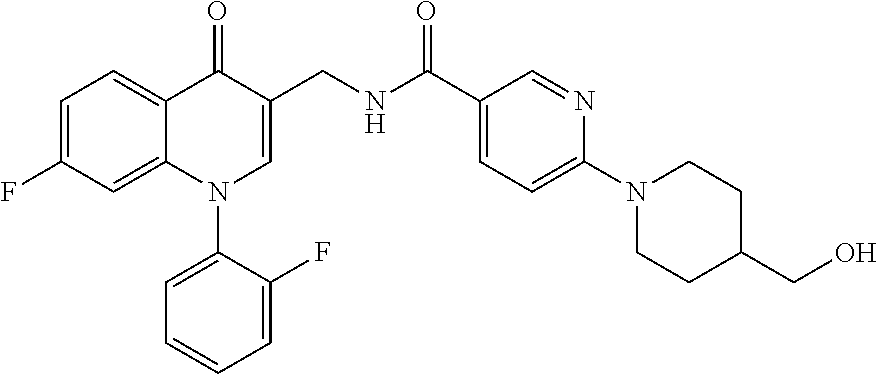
C1=C(F)C=C2C(=C1)C(=O)C(CNC(C1=CC=C(N3CCC(CO)CC3)N=C1)=O)=CN2C1=CC=CC=C1F
